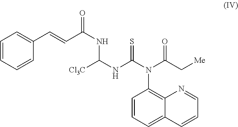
C1(N(C(NC(NC(C=CC2=CC=CC=C2)=O)[Cl3C])=S)C(C[Me])=O)=C2C(=CC=C1)C=CC=N2
